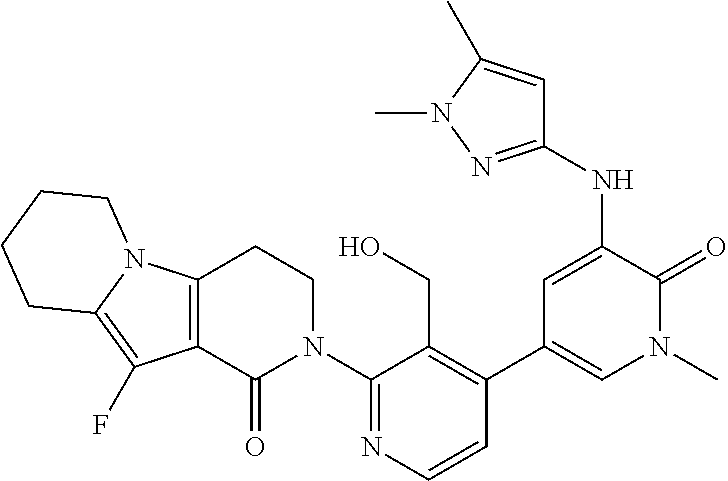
C12=C(C(=O)N(C3=NC=CC(C4=CN(C)C(=O)C(NC5=NN(C)C(C)=C5)=C4)=C3CO)CC1)C(F)=C1N2CCCC1
